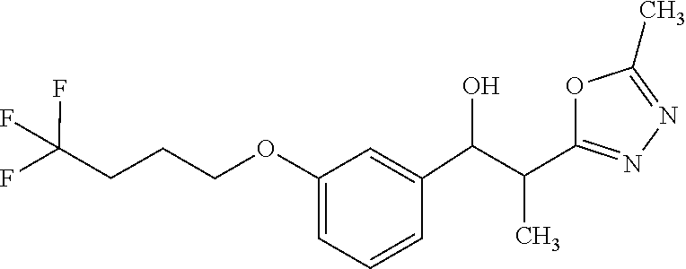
C1(C)=NN=C(C(C)C(C2=CC(OCCCC(F)(F)F)=CC=C2)O)O1
